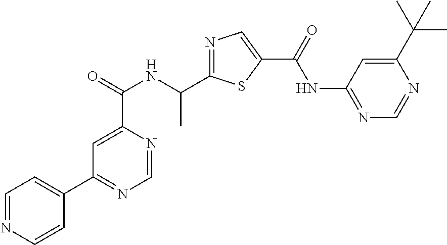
C1=NC(C(=O)NC(C2=NC=C(C(=O)NC3=NC=NC(C(C)(C)C)=C3)S2)C)=CC(C2=CC=NC=C2)=N1
